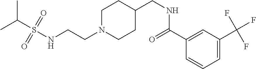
C(CN1CCC(CNC(C2=CC(C(F)(F)F)=CC=C2)=O)CC1)NS(C(C)C)(=O)=O
